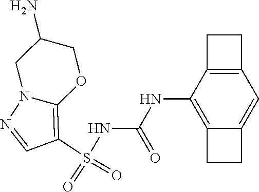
S(NC(NC1=C2C(=CC3=C1CC3)CC2)=O)(C1=C2N(N=C1)CC(N)CO2)(=O)=O
